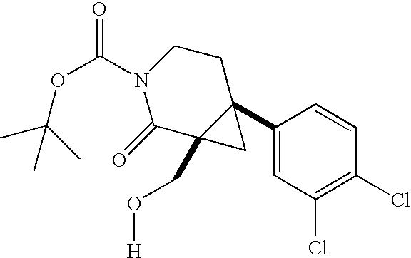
N1(C(OC(C)(C)C)=O)C(=O)C2(CO[H])C(C3=CC(Cl)=C(Cl)C=C3)(CC1)C2
